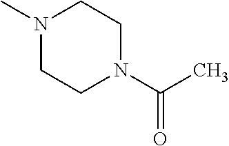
N1(C)CCN(C(C)=O)CC1
